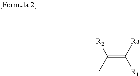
C(=C([R1])[Ra])([R2])C
